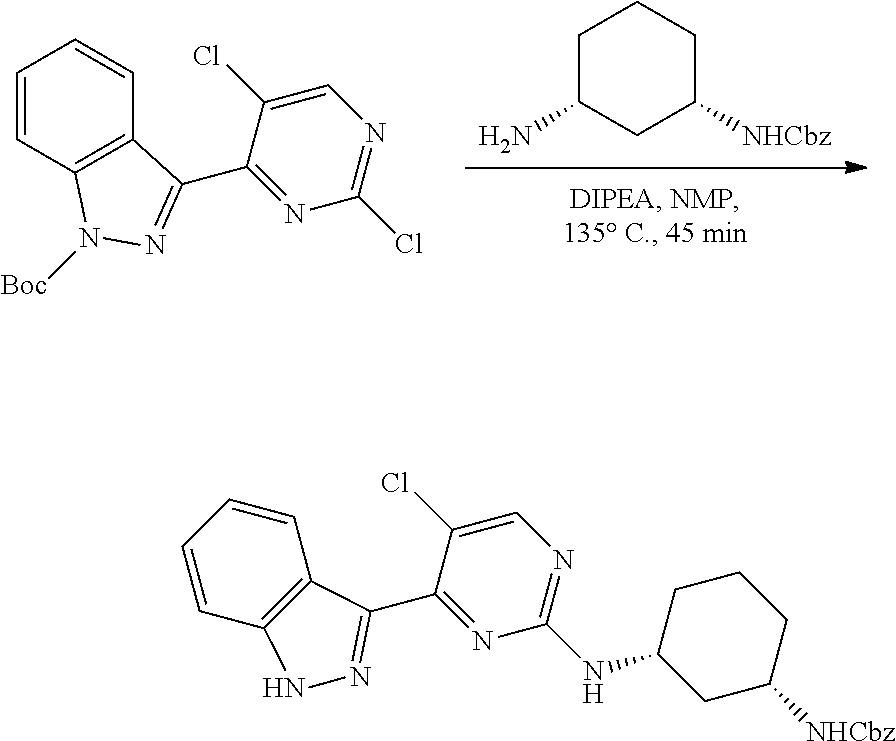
C1C(N)CC([NHCbz])CC1.C1=CC2=C(C=C1)C(C1=NC(Cl)=NC=C1Cl)=NN2[Boc].C1(Cl)=CN=C(NC2CCCC([NHCbz])C2)N=C1C1=NNC2=C1C=CC=C2
